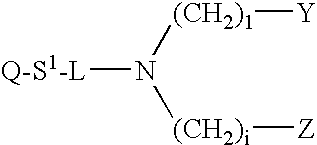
[Q-S1-L]N([(CH2)1][Y])[(CH2)i][Z]
